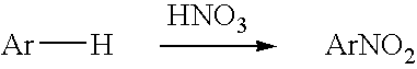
[HNO3].[ArNO2].[H][Ar]
